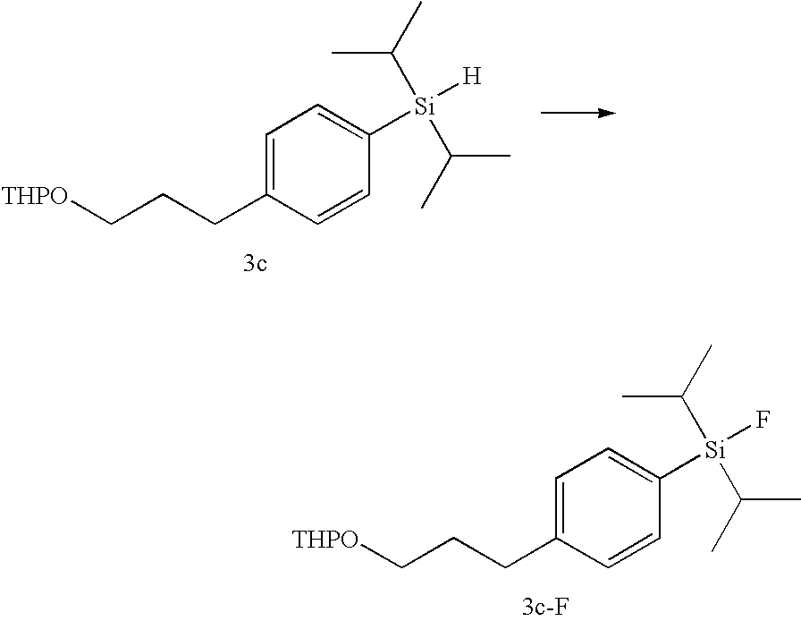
C1=C(CCC[THPO])C=CC([Si](C(C)C)(C(C)C)[H])=C1.C1=C(CCC[THPO])C=CC([Si](C(C)C)(C(C)C)F)=C1
